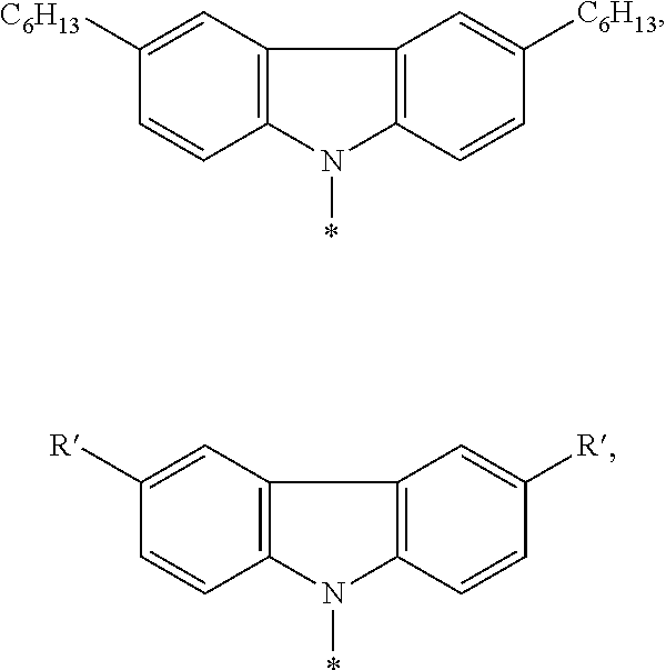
C1([C6H13])=CC2=C(C=C1)N(*)C1=C2C=C([C6H13])C=C1.C1([R])=CC2=C(C=C1)N(*)C1=C2C=C([R])C=C1
